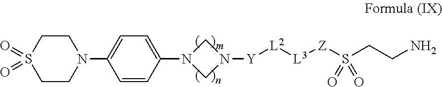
C1CS(=O)(=O)CCN1C1=CC=C(N2CN([Y][L2][L3][Z]S(CCN)(=O)=O)C2)C=C1
